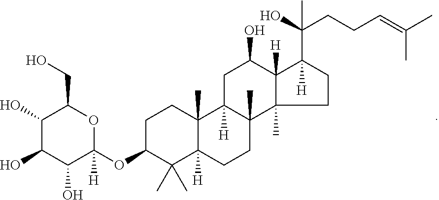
C1C(OC2([H])OC(CO)C(O)C(O)C2O)C(C)(C)C2([H])C(C)(C1)C1([H])C(C)(CC2)C2(C)C([H])(C(O)C1)C(C(CCC=C(C)C)(O)C)([H])CC2
